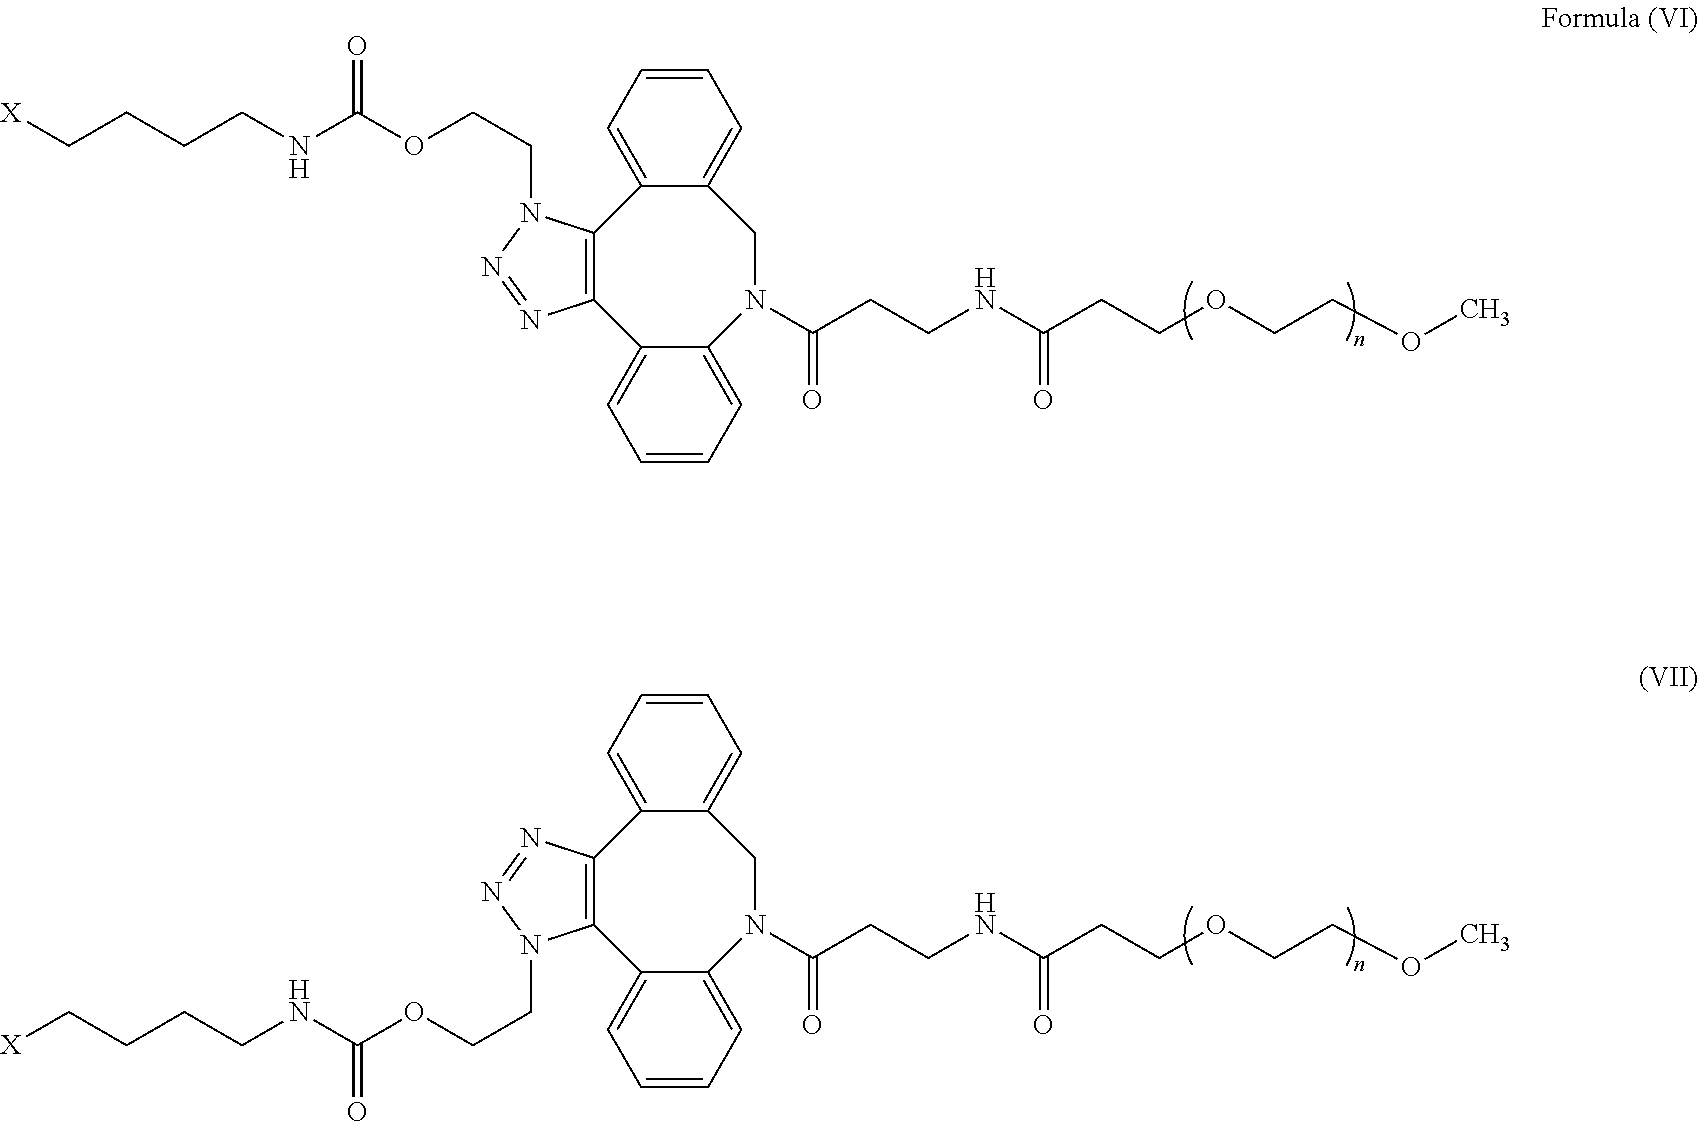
[X]CCCCNC(OCCN1C2=C(N=N1)C1=CC=CC=C1N(C(CCNC(CCOCCOC)=O)=O)CC1=CC=CC=C21)=O.C12=C(C3=CC=CC=C3CN(C(CCNC(CCOCCOC)=O)=O)C3=CC=CC=C13)N=NN2CCOC(NCCCC[X])=O
